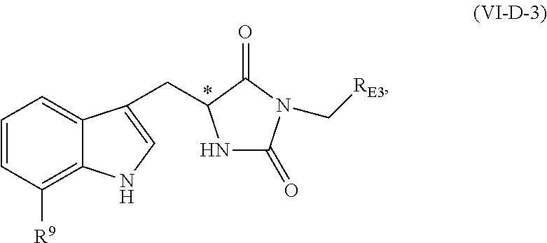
C1=CC([R9])=C2C(=C1)C(CC1NC(=O)N(C[RE3])C1=O)=CN2
